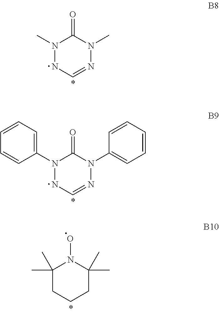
N1(C)NC=NN(C)C1=O.N1(C2=CC=CC=C2)NC=NN(C2=CC=CC=C2)C1=O.C1(C)(C)CCCC(C)(C)N1O
